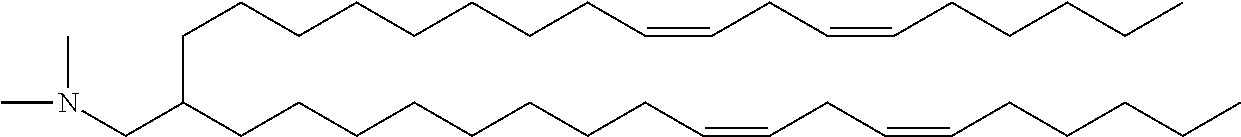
N(C)(CC(CCCCCCCCC=CCC=CCCCCC)CCCCCCCCC=CCC=CCCCCC)C
